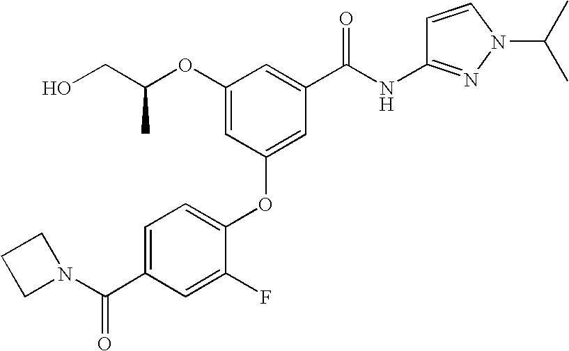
OCC(OC1=CC(OC2=CC=C(C(N3CCC3)=O)C=C2F)=CC(C(NC2=NN(C(C)C)C=C2)=O)=C1)C
